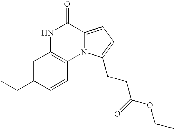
N1C2=C(N3C(=CC=C3CCC(=O)OCC)C1=O)C=CC(CC)=C2
